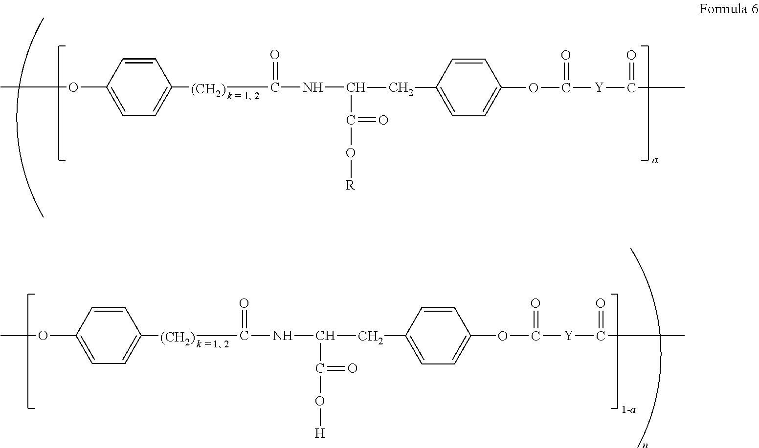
C1([(CH2)]C(NC(CC2=CC=C(OC([Y]C(C)=O)=O)C=C2)C(O[R])=O)=O)=CC=C(OC)C=C1.C1([(CH2)]C(NC(CC2=CC=C(OC([Y]C(C)=O)=O)C=C2)C(O[H])=O)=O)=CC=C(OC)C=C1
